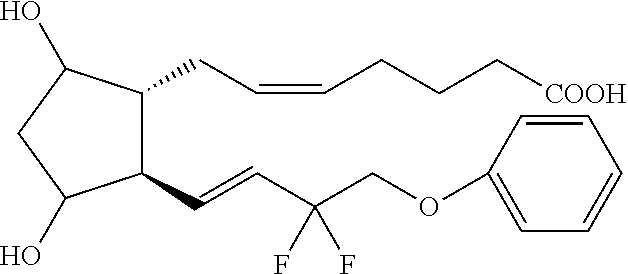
C(=CC(COC1=CC=CC=C1)(F)F)C1C(CC=CCCC[COOH])C(O)CC1O
